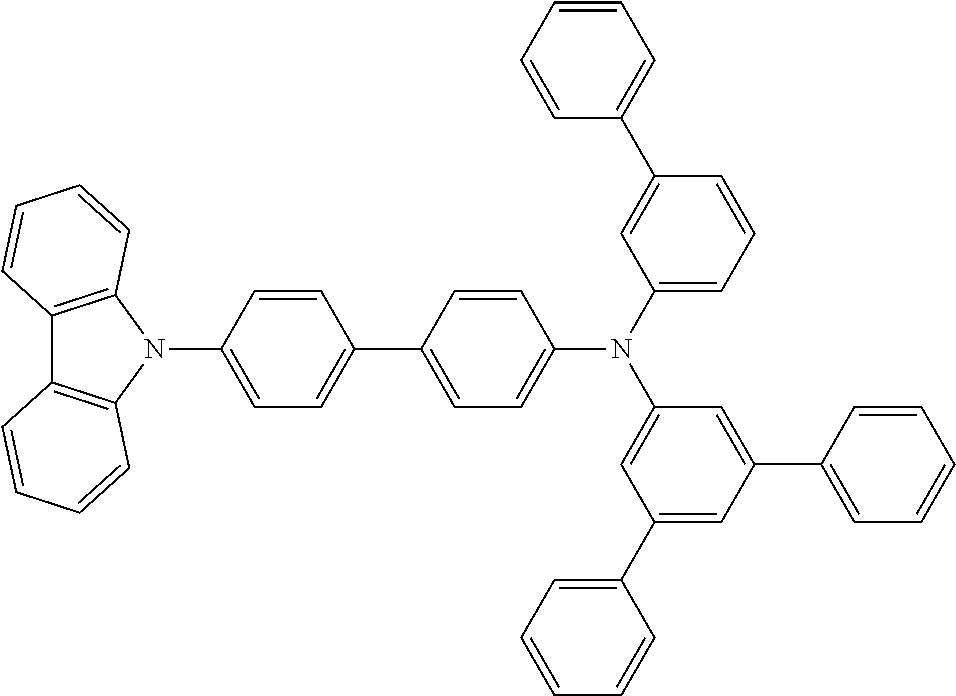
C1=CC(C2=CC=C(N3C4=C(C5=C3C=CC=C5)C=CC=C4)C=C2)=CC=C1N(C1=CC=CC(C2=CC=CC=C2)=C1)C1=CC(C2=CC=CC=C2)=CC(C2=CC=CC=C2)=C1
